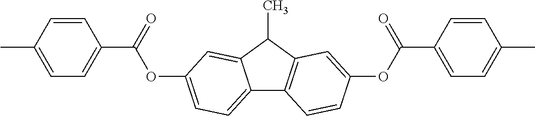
C12=CC=C(OC(C3=CC=C(C)C=C3)=O)C=C1C(C)C1=C2C=CC(OC(C2=CC=C(C)C=C2)=O)=C1
